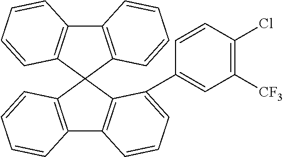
C12=C(C3(C4=C1C=CC=C4C1=CC([CF3])=C(Cl)C=C1)C1=C(C4=C3C=CC=C4)C=CC=C1)C=CC=C2
